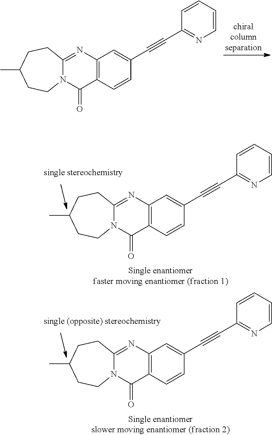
C12=NC3=C(C(=O)N1CCC(C)CC2)C=CC(C#CC1=NC=CC=C1)=C3.C12=NC3=C(C(=O)N1CCC(C)CC2)C=CC(C#CC1=NC=CC=C1)=C3.C12=NC3=C(C(=O)N1CCC(C)CC2)C=CC(C#CC1=NC=CC=C1)=C3
